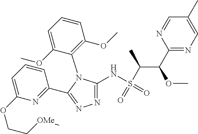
N1=C(NS(C(C(C2=NC=C(C)C=N2)OC)C)(=O)=O)N(C2=C(OC)C=CC=C2OC)C(C2=NC(OCC[OMe]C)=CC=C2)=N1
